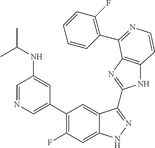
C1=C(C2=C(F)C=C3C(=C2)C(C2=NC4=C(N2)C=CN=C4C2=C(F)C=CC=C2)=NN3)C=C(NC(C)C)C=N1
